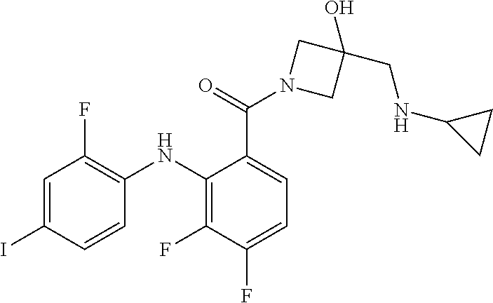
C1=C(C(N2CC(O)(CNC3CC3)C2)=O)C(NC2=C(F)C=C(I)C=C2)=C(F)C(F)=C1
